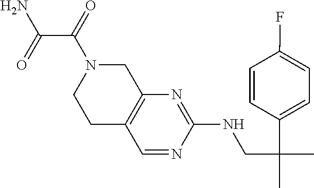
C12=C(CN(C(=O)C(N)=O)CC1)N=C(NCC(C1=CC=C(F)C=C1)(C)C)N=C2
